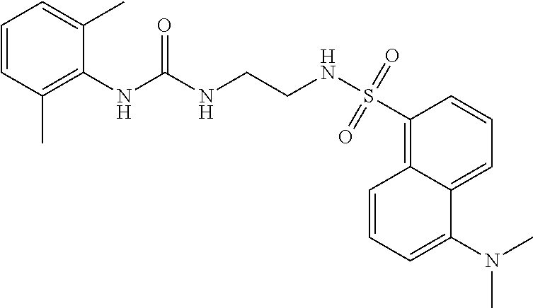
C12=CC=CC(S(NCCNC(NC3=C(C)C=CC=C3C)=O)(=O)=O)=C1C=CC=C2N(C)C
